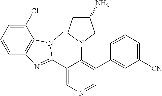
C1(Cl)=CC=CC2=C1N(C)C(C1=CN=CC(C3=CC([CN])=CC=C3)=C1N1CC(N)CC1)=N2
